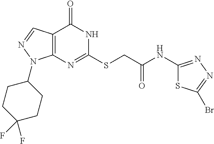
C12=C(N=C(SCC(NC3=NN=C(Br)S3)=O)NC1=O)N(C1CCC(F)(F)CC1)N=C2
